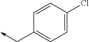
C1=C(Cl)C=CC(C->C)=C1
